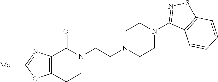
N1(CCN2CCN(C3=NSC4=C3C=CC=C4)CC2)C(=O)C2=C(CC1)OC([Me])=N2
